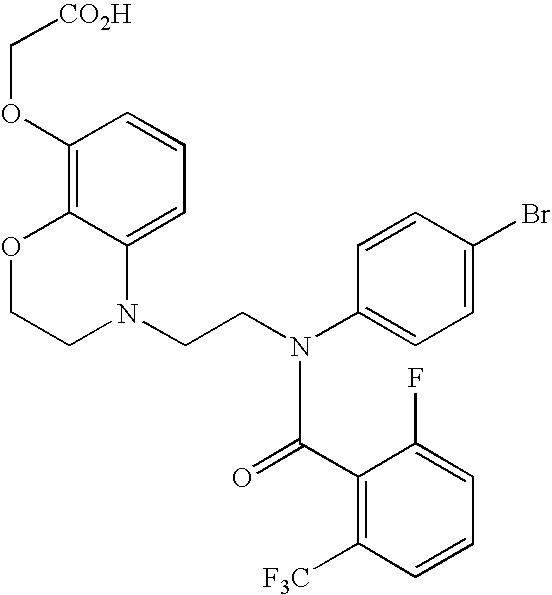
C1=C2C(=C(OC[CO2H])C=C1)OCCN2CCN(C1=CC=C(Br)C=C1)C(=O)C1=C([F3C])C=CC=C1F
